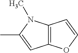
C12=C(OC=C1)C=C(C)N2C
